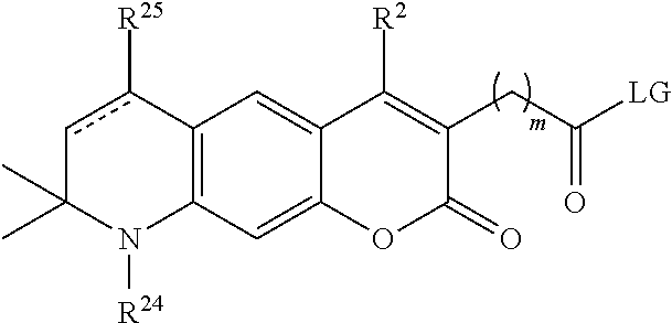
c1c([R25])C2=C(N([R24])C1(C)C)C=C1C(=C2)C([R2])=C(CC(=O)[LG])C(=O)O1
